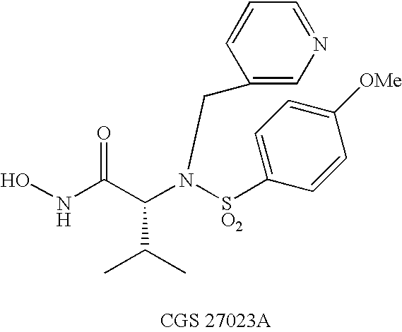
ONC(C(N([SO2]C1=CC=C([OMe])C=C1)CC1=CN=CC=C1)C(C)C)=O
